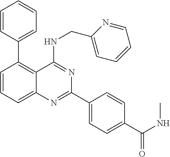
C1=CC(C2=C3C(=CC=C2)N=C(C2=CC=C(C(NC)=O)C=C2)N=C3NCC2=CC=CC=N2)=CC=C1
